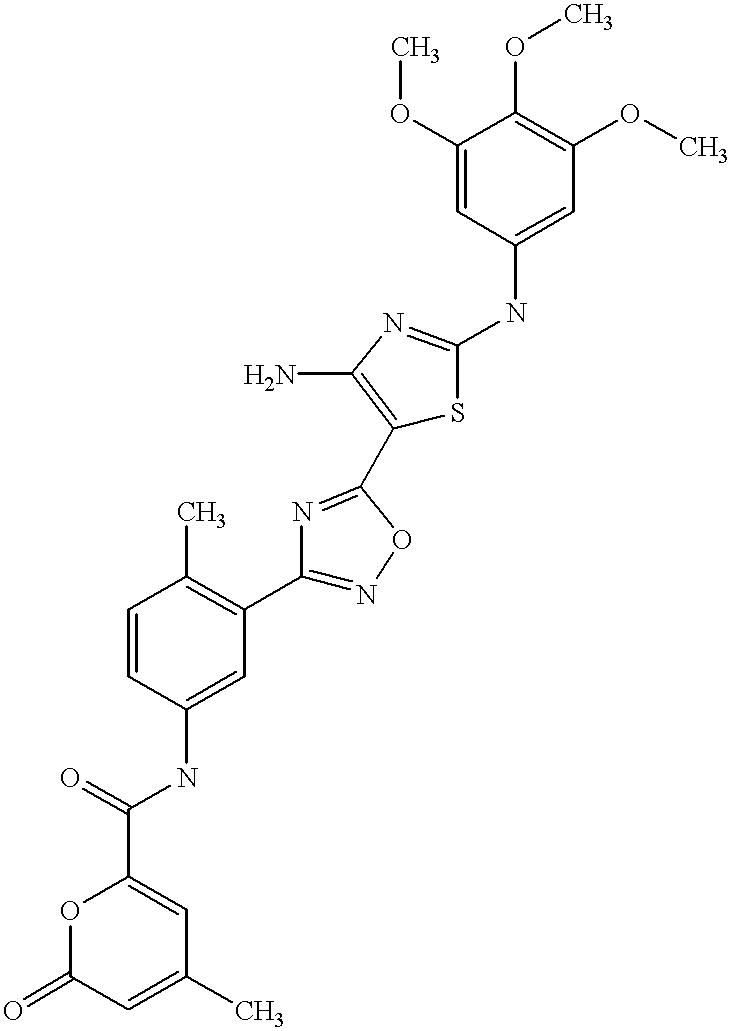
C1(C(=O)NC2=CC(C3=NOC(C4=C(N)N=C(NC5=CC(OC)=C(OC)C(OC)=C5)S4)=N3)=C(C)C=C2)=CC(C)=CC(=O)O1
